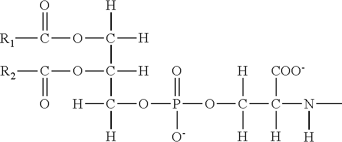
O(C([H])([H])C(OC([R2])=O)([H])C([H])(OP(OC([H])([H])C([COO-])([H])N(C)[H])(=O)[O-])[H])C([R1])=O
